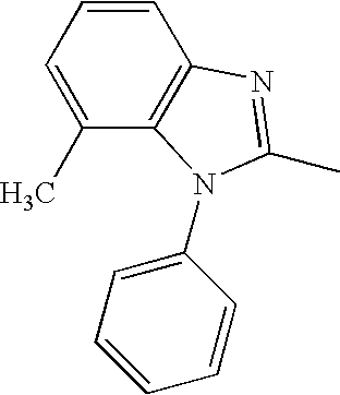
C1=C(C)C2=C(C=C1)N=C(C)N2C1=CC=CC=C1
